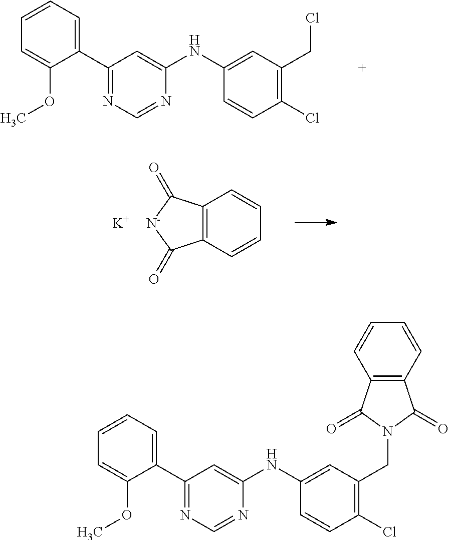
C1=CC=C(C2=NC=NC(NC3=CC(CCl)=C(Cl)C=C3)=C2)C(OC)=C1.C12=C(C=CC=C1)C(=O)[N-]C2=O.[K].C1=CC=C(C2=NC=NC(NC3=CC(CN4C(=O)C5=C(C4=O)C=CC=C5)=C(Cl)C=C3)=C2)C(OC)=C1
